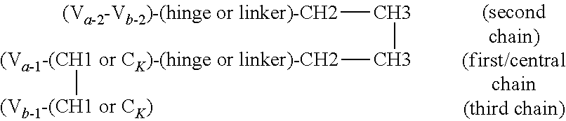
[(Va-2-Vb-2)-(hinge or linker)-CH2]CC[(Va-1-(CH1 or CK)-(hinge or linker)-CH2][(Vb-1-(CH1 or CK)]
